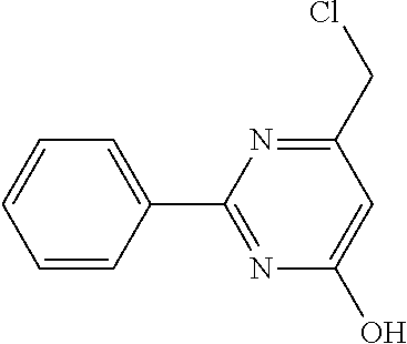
C1=CC(C2=NC(O)=CC(CCl)=N2)=CC=C1
